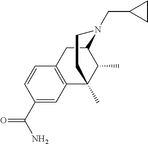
C1(C(N)=O)=CC2=C(C=C1)CC1N(CC3CC3)CCC2(C)C1C
